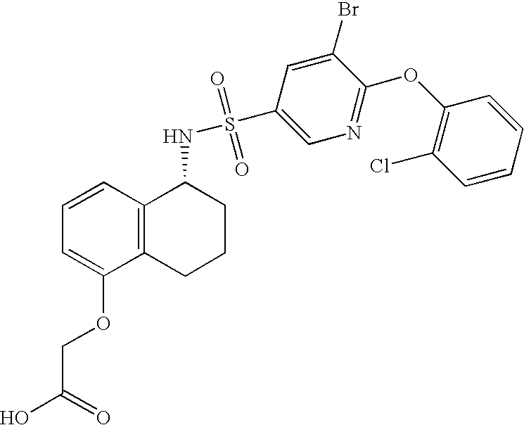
C1=CC2=C(C(OCC(O)=O)=C1)CCCC2NS(=O)(=O)C1=CN=C(OC2=C(Cl)C=CC=C2)C(Br)=C1
